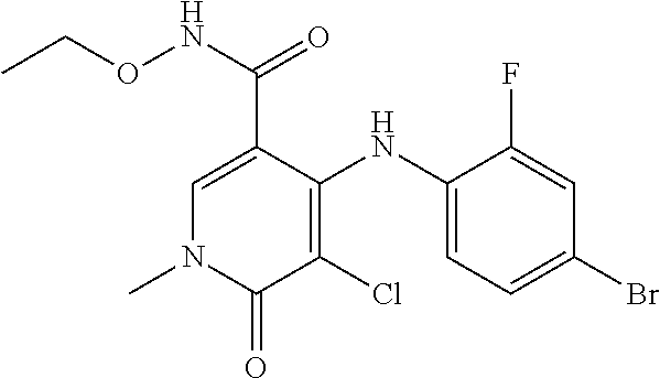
C1=C(C(NOCC)=O)C(NC2=CC=C(Br)C=C2F)=C(Cl)C(=O)N1C
